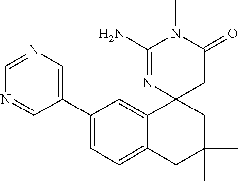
C1(C2=CN=CN=C2)=CC=C2C(=C1)C1(CC(C)(C)C2)CC(=O)N(C)C(N)=N1
